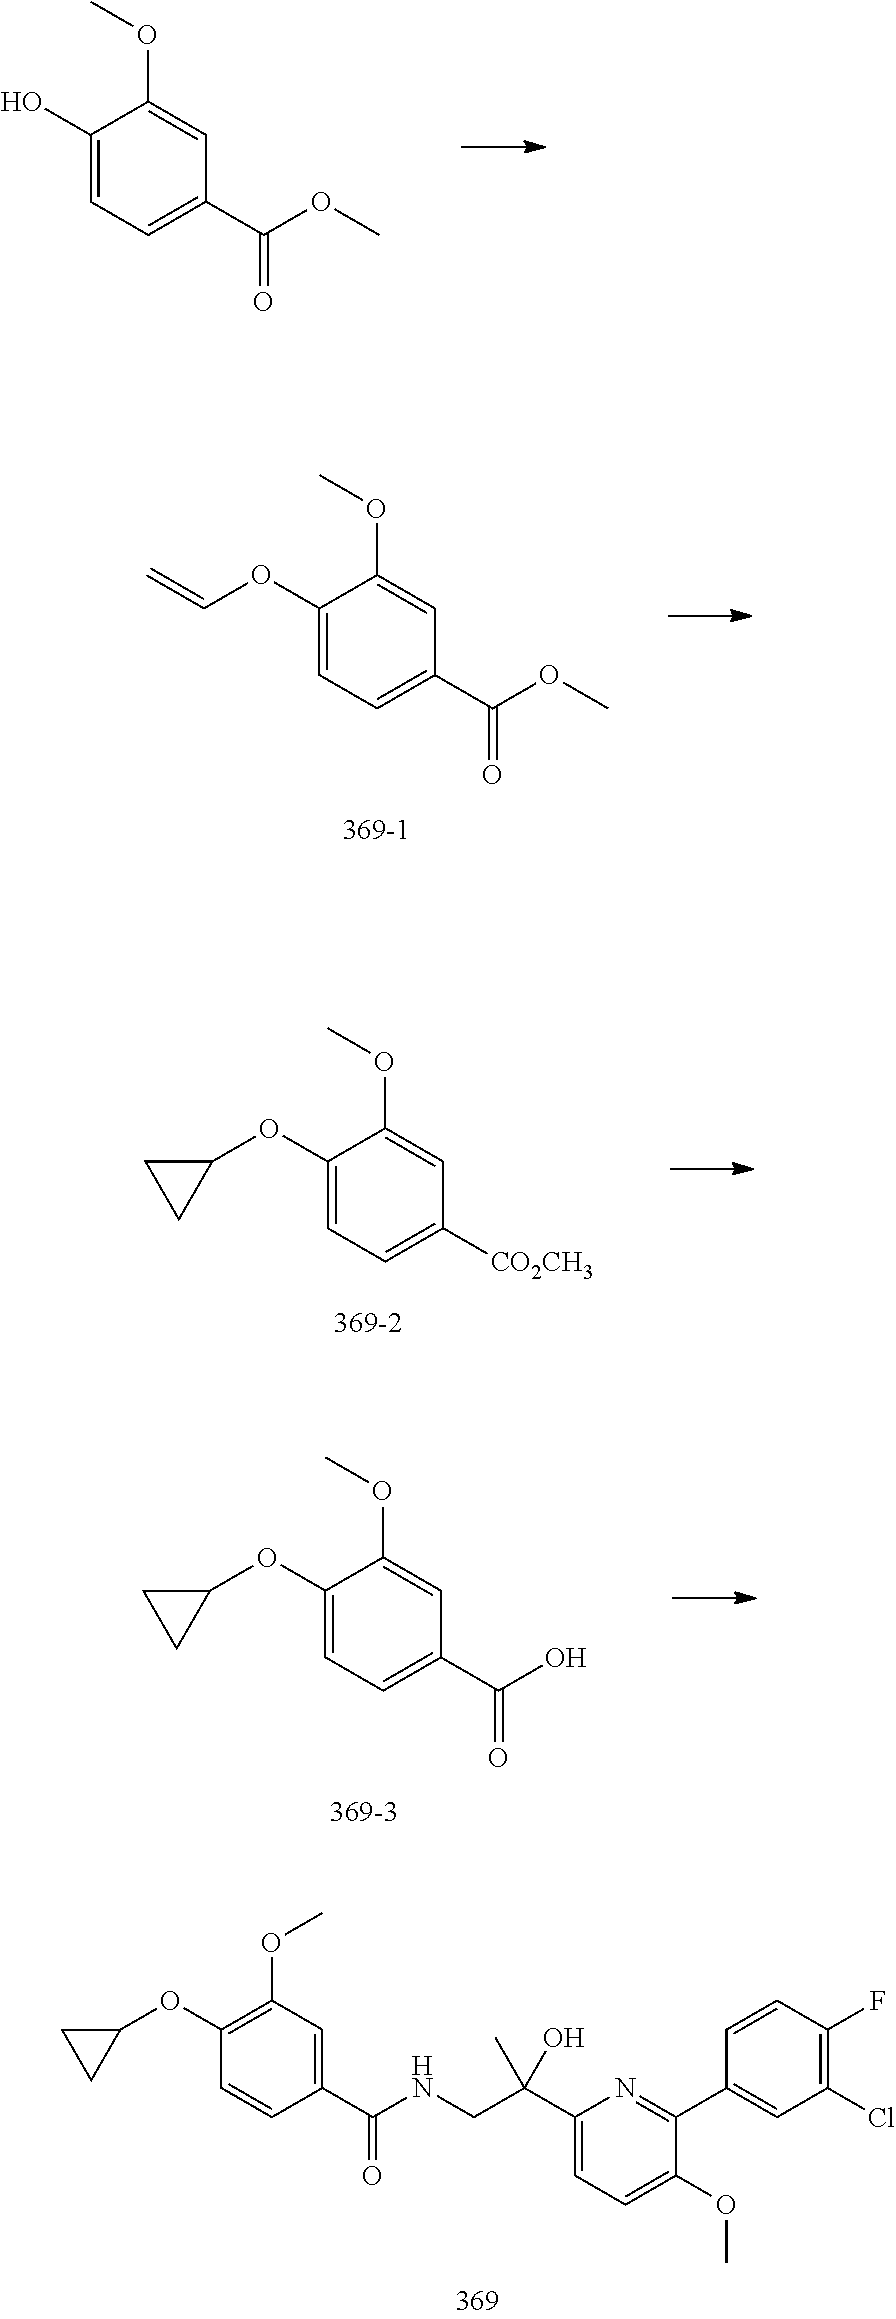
C1(O)=CC=C(C(=O)OC)C=C1OC.C1(OC=C)=CC=C(C(=O)OC)C=C1OC.C1(OC2CC2)=C(OC)C=C(C(=O)NCC(C)(O)C2=CC=C(OC)C(C3=CC(Cl)=C(F)C=C3)=N2)C=C1.C1(OC2CC2)=CC=C([CO2CH3])C=C1OC.C1(OC2CC2)=CC=C(C(O)=O)C=C1OC
